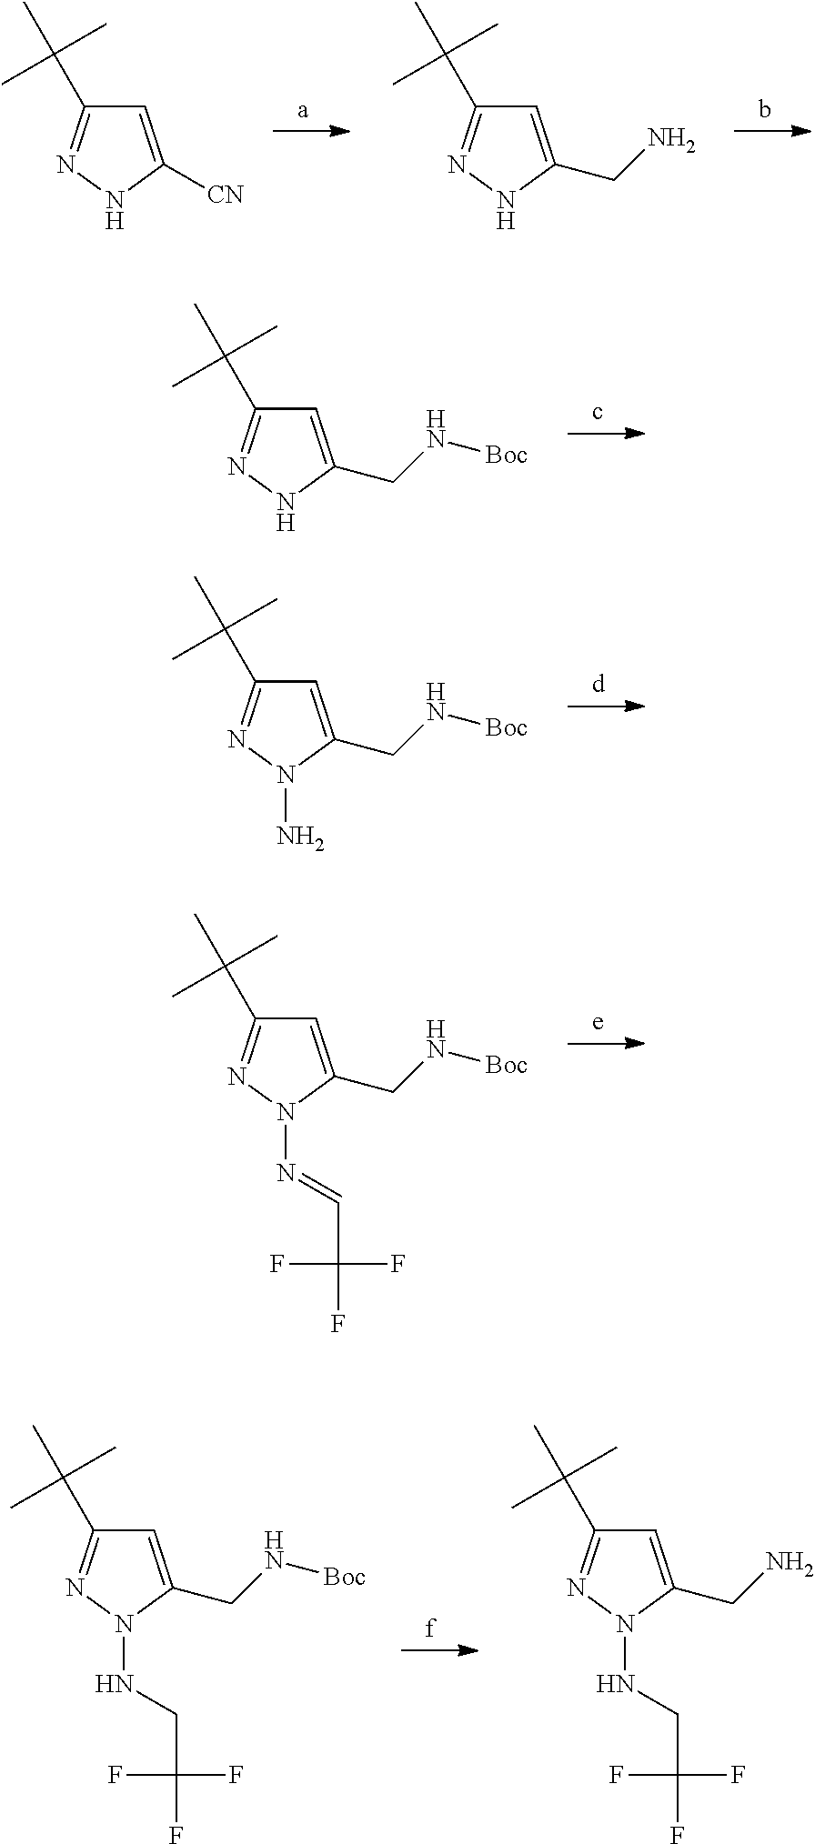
C1=C([CN])NN=C1C(C)(C)C.C1=C(CN)NN=C1C(C)(C)C.C1=C(CN[Boc])NN=C1C(C)(C)C.C1=C(CN[Boc])N(N)N=C1C(C)(C)C.C1=C(CN[Boc])N(N=CC(F)(F)F)N=C1C(C)(C)C.C1=C(CN[Boc])N(NCC(F)(F)F)N=C1C(C)(C)C.C1=C(CN)N(NCC(F)(F)F)N=C1C(C)(C)C
